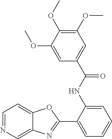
C1(C2=CC=CC=C2NC(C2=CC(OC)=C(OC)C(OC)=C2)=O)=NC2=CN=CC=C2O1
